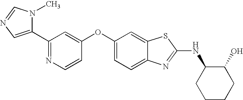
N1=C(C2=CN=CN2C)C=C(OC2=CC=C3C(=C2)SC(NC2CCCCC2O)=N3)C=C1
